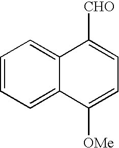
C12=CC=CC=C1C([OMe])=CC=C2[CHO]
